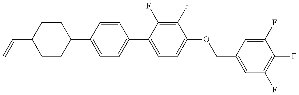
C1(C2=CC=C(C3=CC=C(OCC4=CC(F)=C(F)C(F)=C4)C(F)=C3F)C=C2)CCC(C=C)CC1
